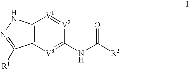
C12=C(NN=C1[R1])[V1]=[V2]C(NC([R2])=O)=[V3]2
